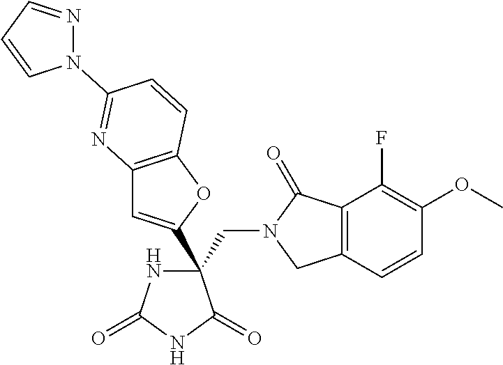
C12=C(OC(C3(CN4CC5=C(C4=O)C(F)=C(OC)C=C5)NC(=O)NC3=O)=C1)C=CC(N1N=CC=C1)=N2
